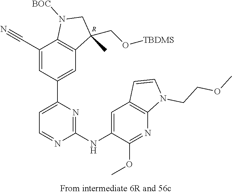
C1(C#N)=CC(C2=CC=NC(NC3=CC4=C(N=C3OC)N(CCOC)C=C4)=N2)=CC2=C1N([BOC])CC2(CO[TBDMS])C.[R]
